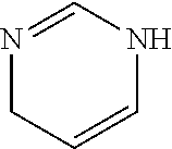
N1=CNC=CC1
